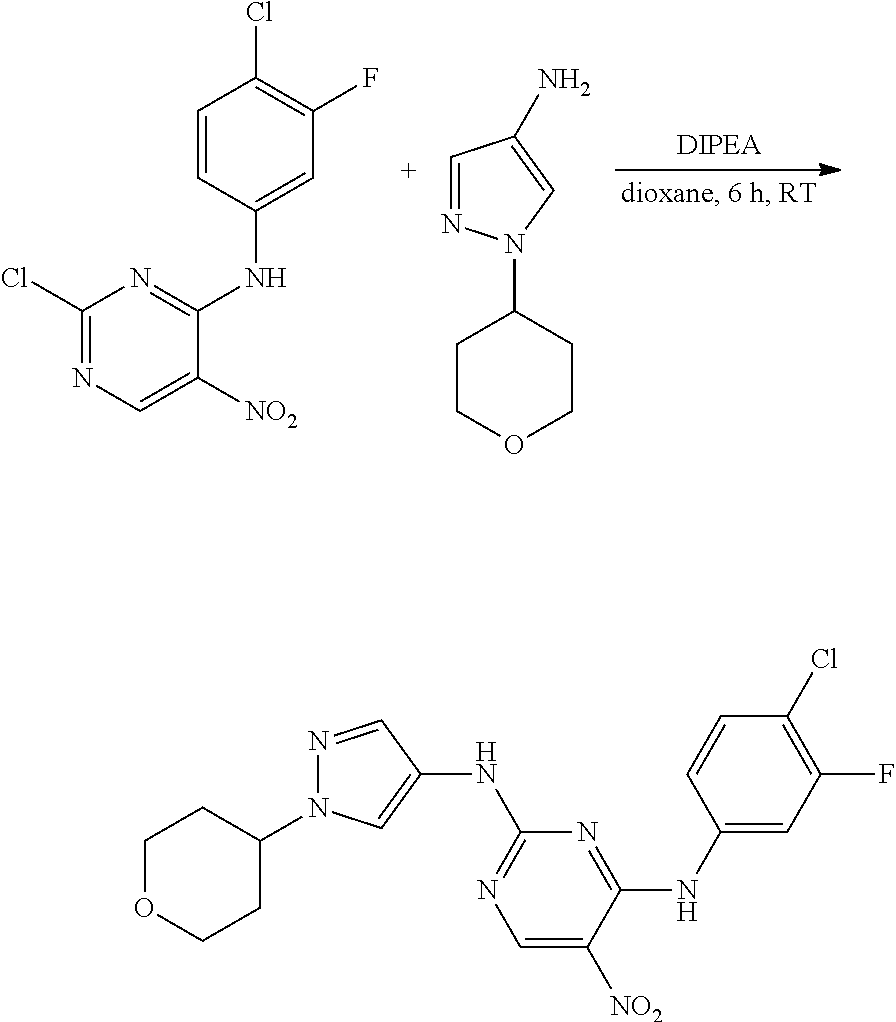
C1(Cl)=NC=C([NO2])C(NC2=CC(F)=C(Cl)C=C2)=N1.C1COCCC1N1N=CC(N)=C1.C1=C([NO2])C(NC2=CC(F)=C(Cl)C=C2)=NC(NC2=CN(C3CCOCC3)N=C2)=N1
